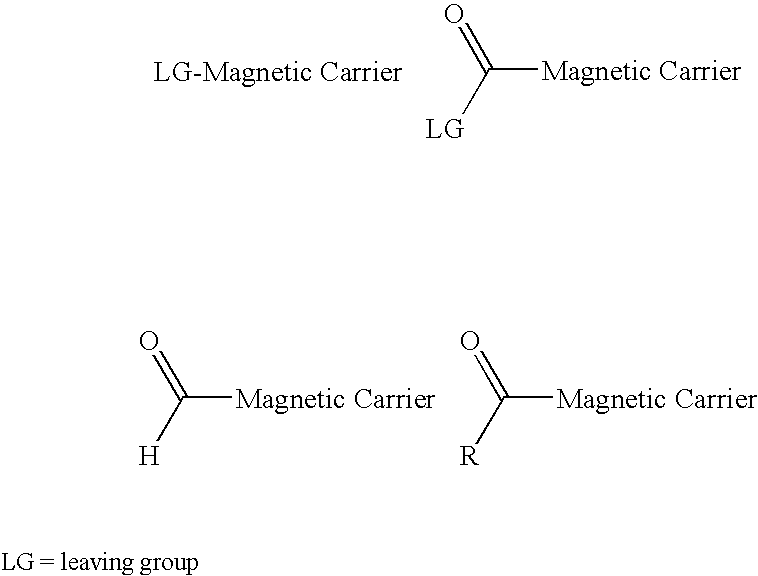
[LG-Magnetic Carrier].C([Magnetic Carrier])(=O)[LG].C([Magnetic Carrier])(=O)[H].C([Magnetic Carrier])(=O)[R].[LG = leaving group]
